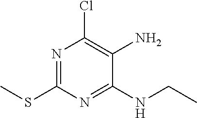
C1(SC)=NC(Cl)=C(N)C(NCC)=N1
